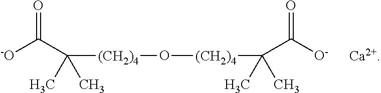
[(CH2)4](C(C([-O])=O)(C)C)O[(CH2)4]C(C([O-])=O)(C)C
